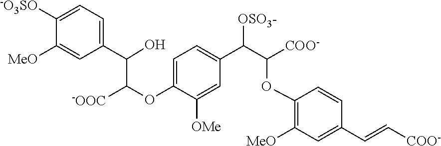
C1(C(C(OC2=CC=C(C(C([COO-])OC3=C([MeO])C=C(C=C[COO-])C=C3)[OSO3-])C=C2[OMe])[-OOC])O)=CC=C([-O3SO])C([MeO])=C1
